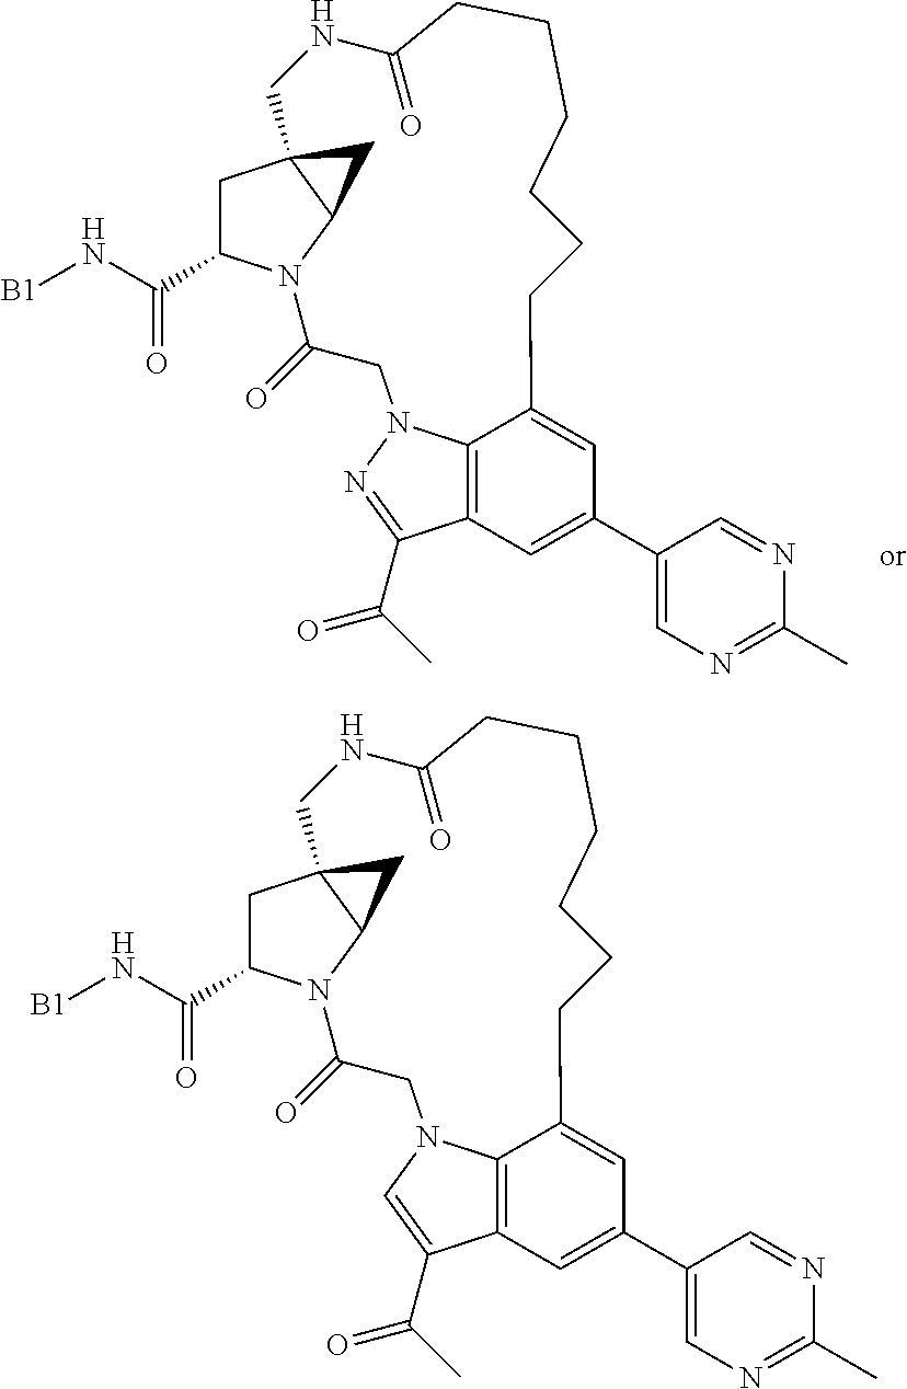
C12=C3C=C(C4=CN=C(C)N=C4)C=C1CCCCCCC(=O)NCC14CC(C(N[B1])=O)N(C(=O)CN2N=C3C(C)=O)C1C4.C12=C3C=C(C4=CN=C(C)N=C4)C=C1CCCCCCC(=O)NCC14CC(C(N[B1])=O)N(C(=O)CN2C=C3C(C)=O)C1C4
